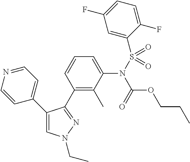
C1(C2=CC=NC=C2)=CN(CC)N=C1C1=C(C)C(N(S(C2=CC(F)=CC=C2F)(=O)=O)C(=O)OCCC)=CC=C1
